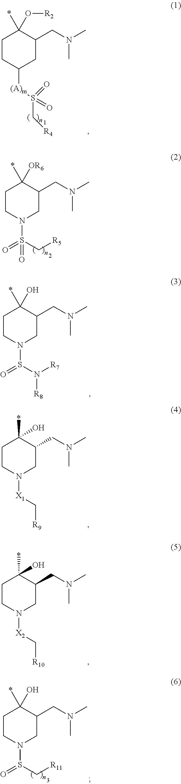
C1CN(S(=O)(C[R5])=O)CC(CN(C)C)C1(*)[OR6].C1CN([X1]C[R9])CC(CN(C)C)C1(*)O.C1CN([X2]C[R10])CC(CN(C)C)C1(*)O.C1CN(S(=O)C[R11])CC(CN(C)C)C1(*)O.C1CC([(A)m]S(=O)(=O)C[R4])CC(CN(C)C)C1(*)O[R2].C1CN(S(=O)N([R7])[R8])CC(CN(C)C)C1(*)O
